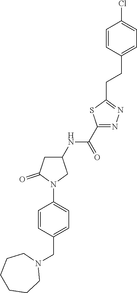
ClC1=CC=C(CCC2=NN=C(C(NC3CC(=O)N(C4=CC=C(CN5CCCCCC5)C=C4)C3)=O)S2)C=C1
